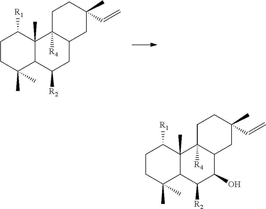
C1CC(C)(C)C2C(C)(C1[R1])C1([R4])C(CC2[R2])CC(C=C)(C)CC1.C1CC(C)(C)C2C(C)(C1[R1])C1([R4])C(C(O)C2[R2])CC(C=C)(C)CC1
